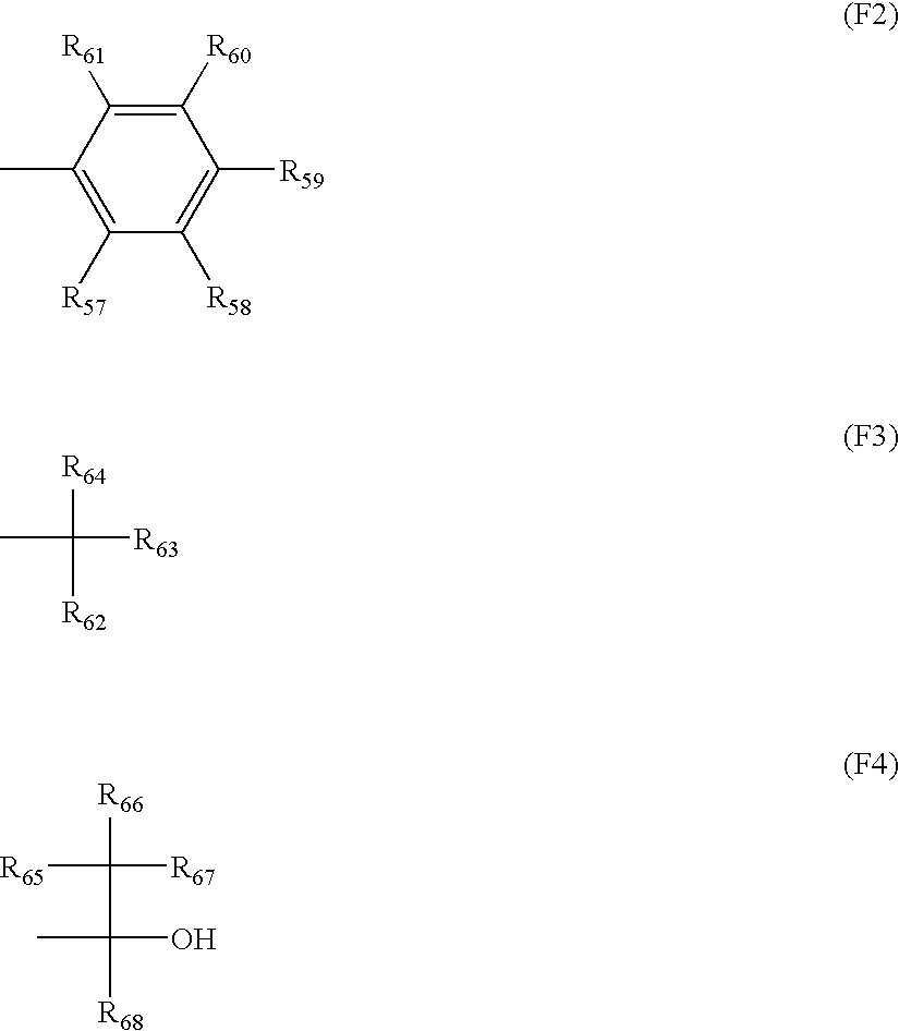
C1([R60])=C([R61])C(C)=C([R57])C([R58])=C1[R59].[R64]C(C)([R63])[R62].[R66]C([R65])([R67])C(C)(O)[R68]
